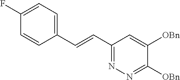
C1(F)=CC=C(C=CC2=NN=C([OBn])C([OBn])=C2)C=C1
